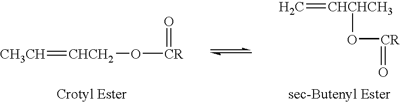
C=[CHCHCH3]O[CR]=O.[CH3CH]=[CHCH2]O[CR]=O
